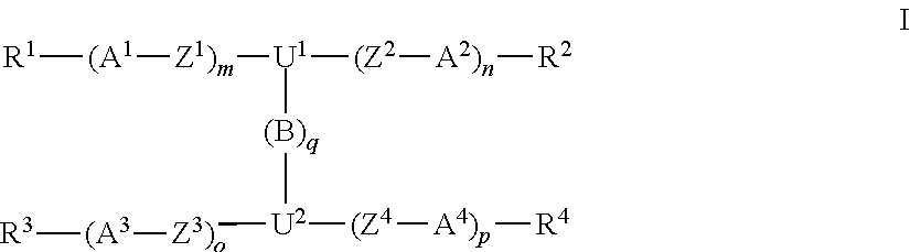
[R1][(A1][Z1)m][U1]([(Z2][A2)n][R2])[(B)q]C.[R3][(A3][Z3)o][U2][(Z4][A4)p][R4]
